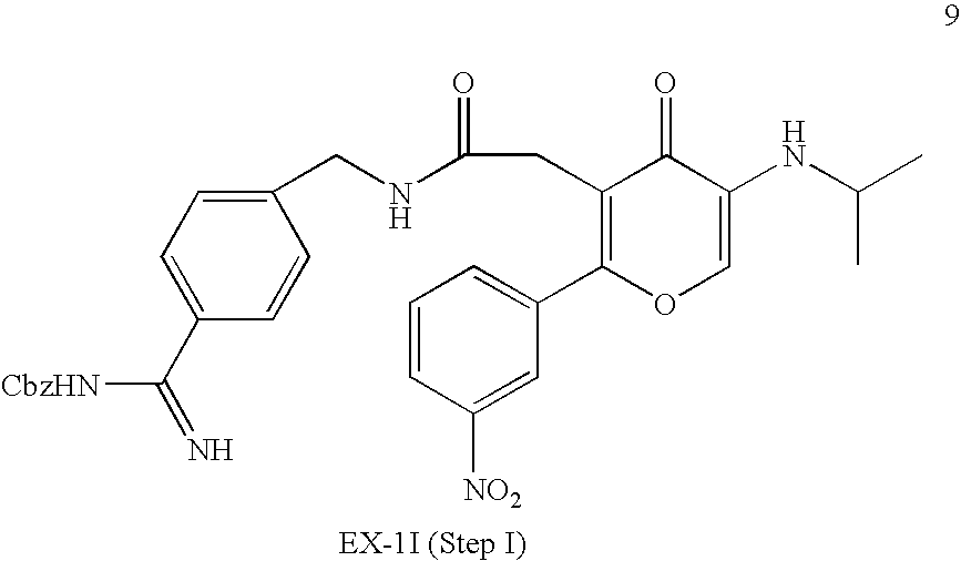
C1(CNC(CC2=C(C3=CC=CC([NO2])=C3)OC=C(NC(C)C)C2=O)=O)=CC=C(C(=N)[CbzHN])C=C1
